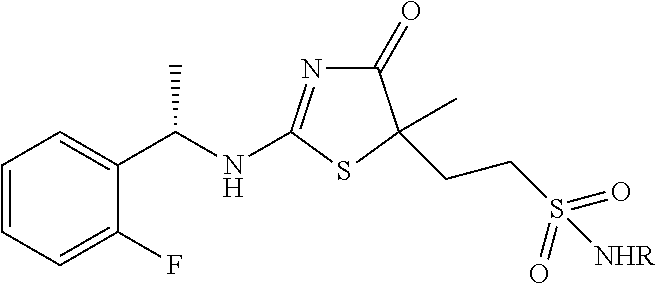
C1=CC=C(F)C(C(NC2=NC(=O)C(CCS(=O)(=O)[NHR])(C)S2)C)=C1
